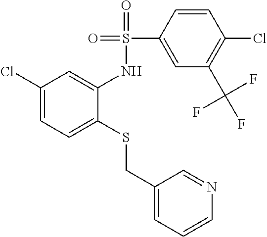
C1(Cl)=CC=C(SCC2=CC=CN=C2)C(NS(=O)(=O)C2=CC(C(F)(F)F)=C(Cl)C=C2)=C1
